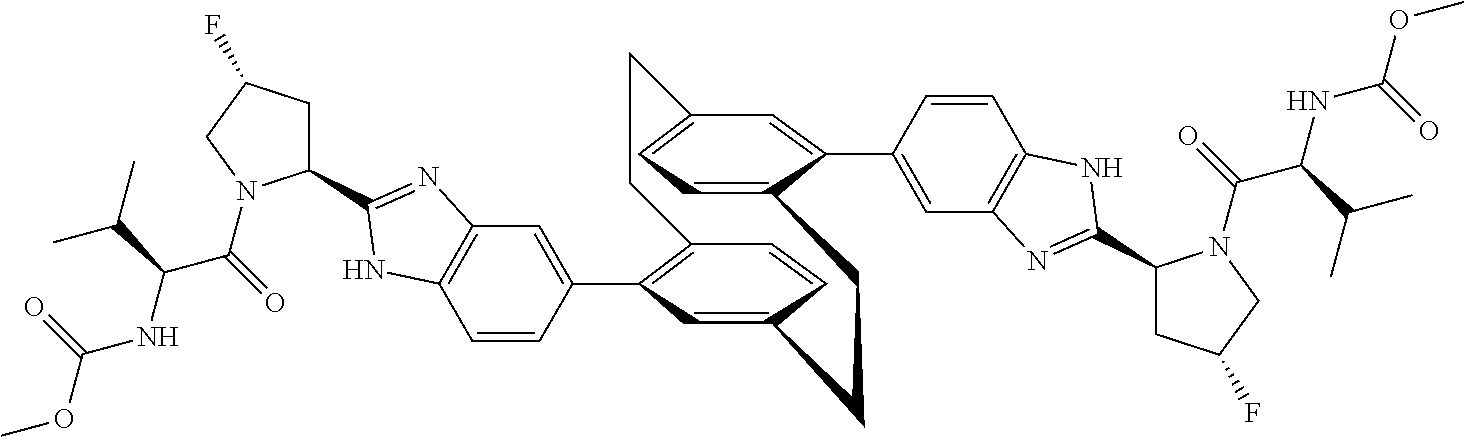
C1=CC(C2=C3C=CC(=C2)CCC2=CC=C(C=C2C2=CC4=C(C=C2)NC(C2CC(F)CN2C(C(NC(OC)=O)C(C)C)=O)=N4)CC3)=CC2=C1NC(C1CC(F)CN1C(=O)C(NC(OC)=O)C(C)C)=N2
